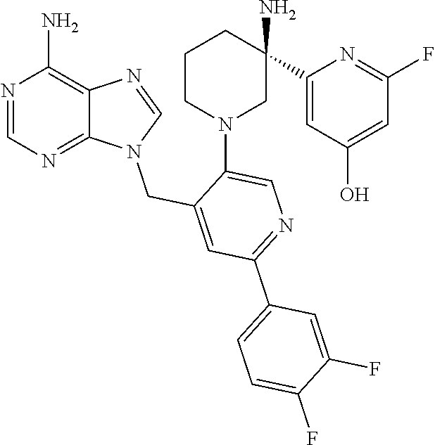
N1=CN=C2C(=C1N)N=CN2CC1=CC(C2=CC=C(F)C(F)=C2)=NC=C1N1CC(N)(C2=CC(O)=CC(F)=N2)CCC1
